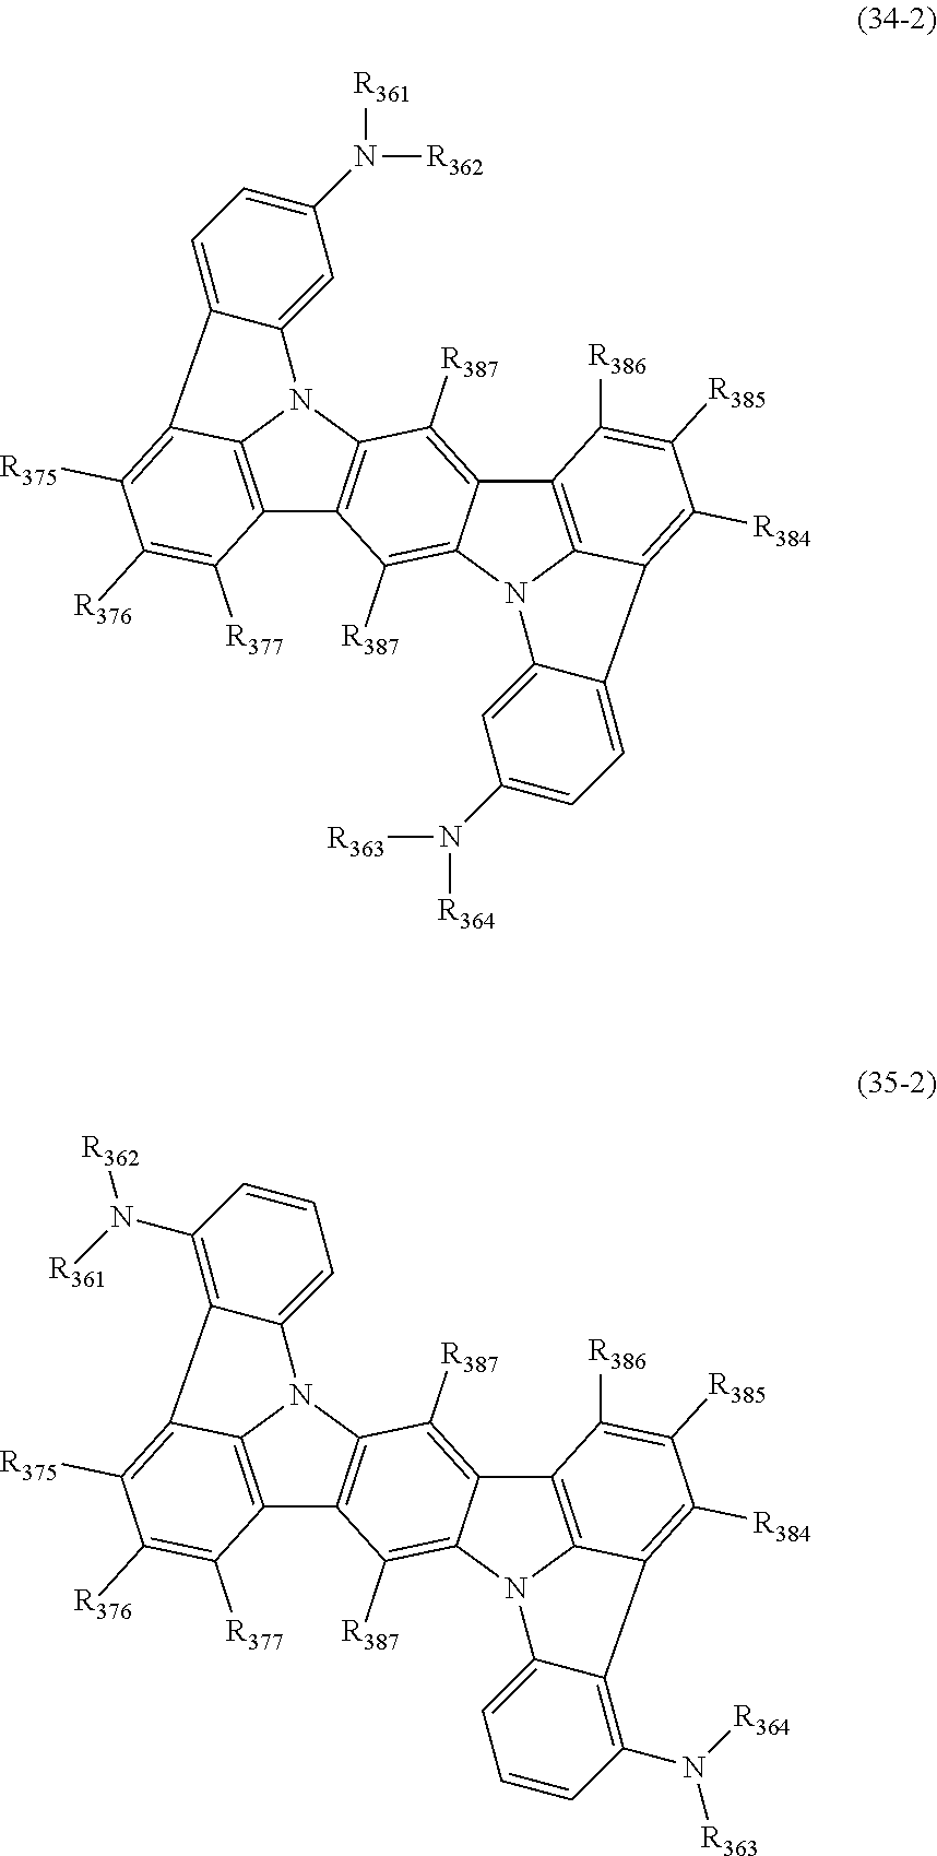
C12=C3N(C4=C1C([R387])=C1C(=C4[R387])C4=C5N1C1=CC(N([R363])[R364])=CC=C1C5=C([R384])C([R385])=C4[R386])C1=CC(N([R361])[R362])=CC=C1C3=C([R375])C([R376])=C2[R377].C12=C3N(C4=C1C([R387])=C1C(=C4[R387])C4=C5N1C1=CC=CC(N([R364])[R363])=C1C5=C([R384])C([R385])=C4[R386])C1=CC=CC(N([R361])[R362])=C1C3=C([R375])C([R376])=C2[R377]
